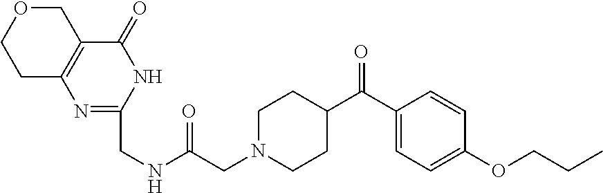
C1C2=C(COC1)C(=O)NC(CNC(CN1CCC(C(C3=CC=C(OCCC)C=C3)=O)CC1)=O)=N2
